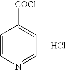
C1=CN=CC=C1[COCl].Cl
